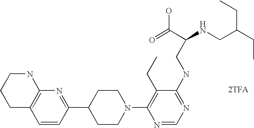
[2TFA].C1=CC(C2CCN(C3=C(CC)C(NCC(NCC(CC)CC)C(=O)O)=NC=N3)CC2)=NC2=C1CCCN2
